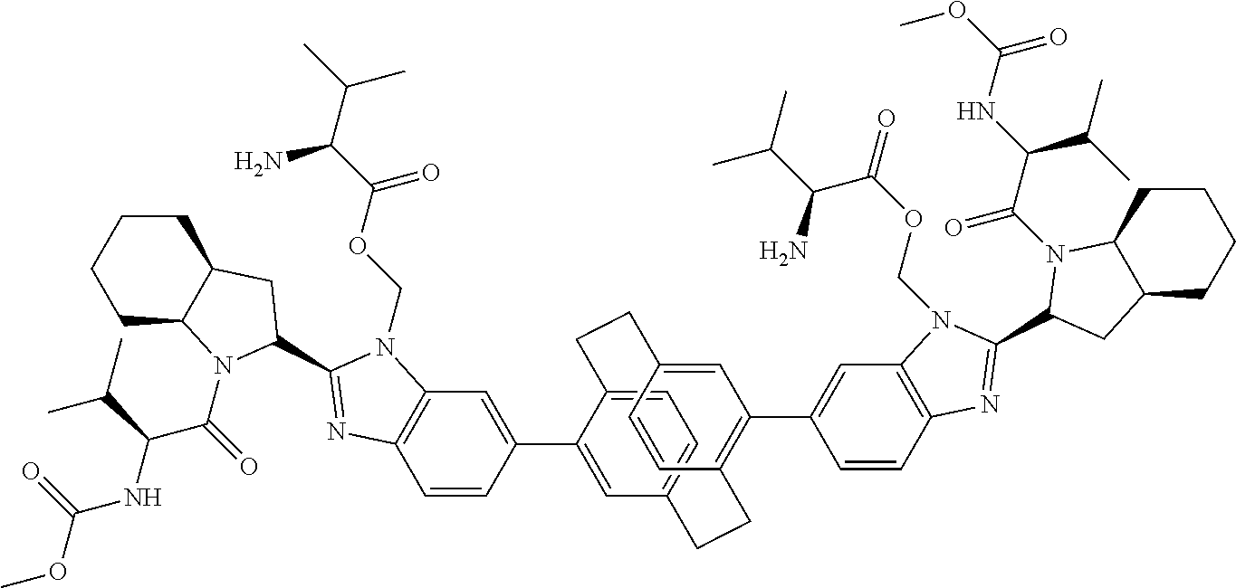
C1CCCC2C1CC(C1=NC3=C(C=C(C4=CC5=CC=C4CCC4=CC(C6=CC7=C(C=C6)N=C(C6N(C(=O)C(NC(=O)OC)C(C)C)C8CCCCC8C6)N7COC(=O)C(C(C)C)N)=C(C=C4)CC5)C=C3)N1COC(C(C(C)C)N)=O)N2C(=O)C(NC(OC)=O)C(C)C
